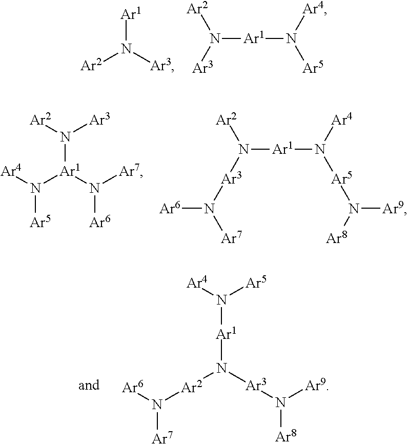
[Ar1]N([Ar2])[Ar3].N([Ar1]N([Ar5])[Ar4])([Ar3])[Ar2].[Ar1](N([Ar2])[Ar3])(N([Ar4])[Ar5])N([Ar7])[Ar6].N([Ar1]N([Ar5]N([Ar8])[Ar9])[Ar4])([Ar3]N([Ar7])[Ar6])[Ar2].N([Ar2]N([Ar7])[Ar6])([Ar3]N([Ar8])[Ar9])[Ar1]N([Ar4])[Ar5]
